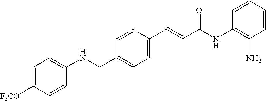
C(C1=CC=C(C=CC(NC2=C(N)C=CC=C2)=O)C=C1)NC1=CC=C([F3CO])C=C1
